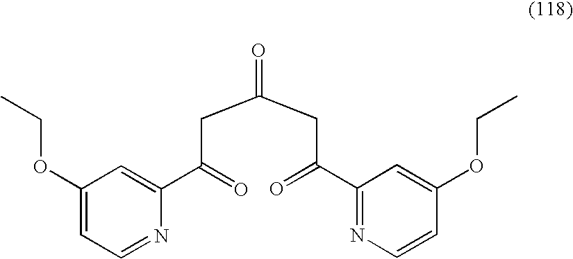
C1(OCC)=CC=NC(C(=O)CC(CC(=O)C2=NC=CC(OCC)=C2)=O)=C1
